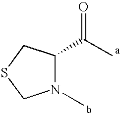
N1(C)C(C(C)=O)CSC1
